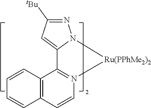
C12=C(C3=N(C=C1)[Ru(PPhMe2)2]N1C3=CC([tBu])=N1)C=CC=C2
